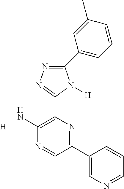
C1(C2=CC=CC(C)=C2)=NN=C(C2=C(N)N=CC(C3=CN=CC=C3)=N2)N1[H].[H]
